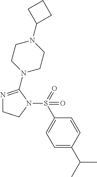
N1=C(N2CCN(C3CCC3)CC2)N(S(C2=CC=C(C(C)C)C=C2)(=O)=O)CC1
